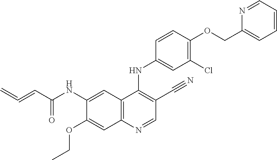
C12=C(N=CC(C#N)=C1NC1=CC(Cl)=C(OCC3=CC=CC=N3)C=C1)C=C(OCC)C(NC(C=C=C)=O)=C2
